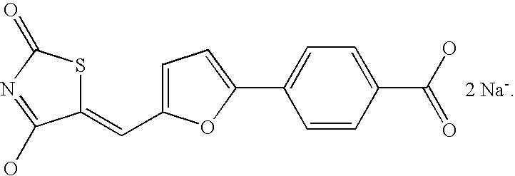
C1(=CC2=CC=C(C3=CC=C(C(O)=O)C=C3)O2)SC(=O)N=C1O
